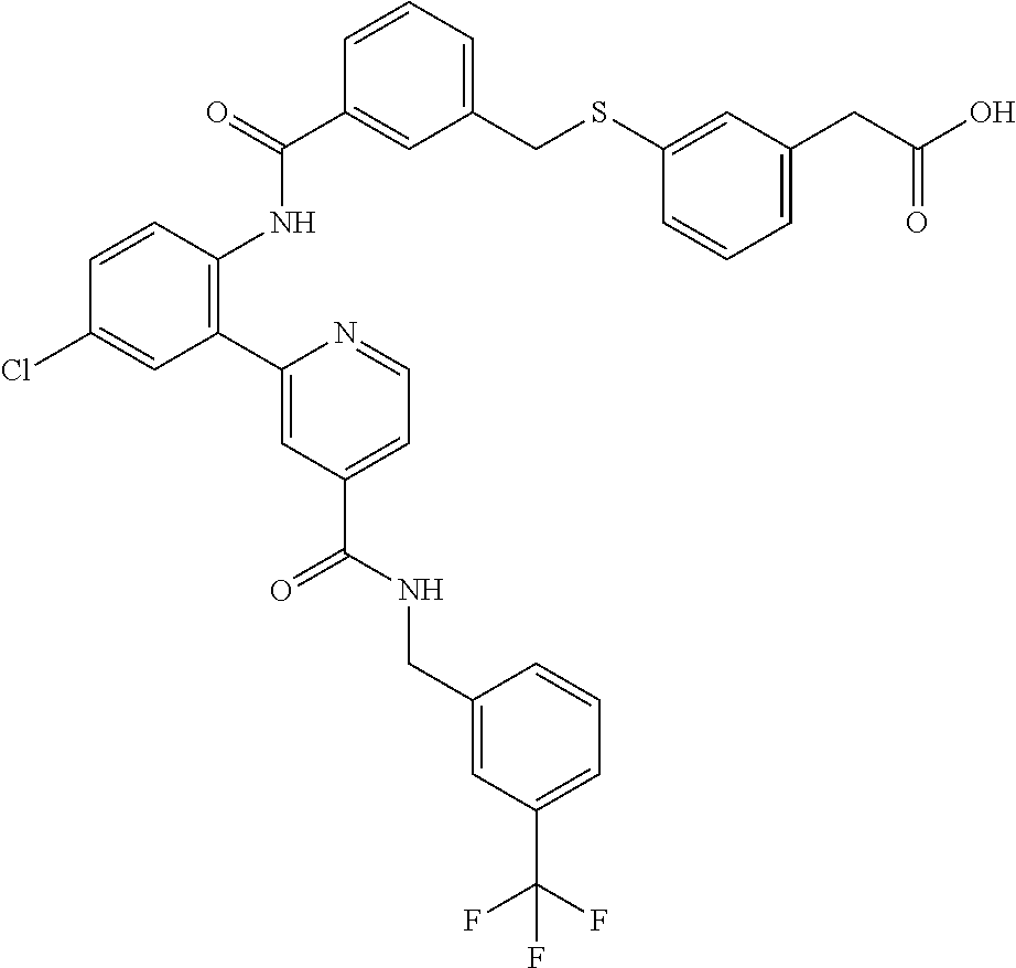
C1(Cl)=CC(C2=CC(C(NCC3=CC(C(F)(F)F)=CC=C3)=O)=CC=N2)=C(NC(C2=CC(CSC3=CC(CC(O)=O)=CC=C3)=CC=C2)=O)C=C1
